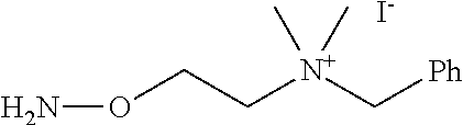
NOCC[N+](C[Ph])(C)C.[I-]
